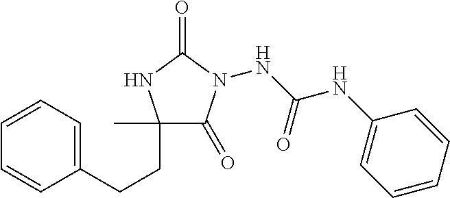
C1(C)(CCC2=CC=CC=C2)C(=O)N(NC(NC2=CC=CC=C2)=O)C(=O)N1
